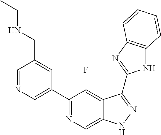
C1=NC=C(C2=NC=C3C(=C2F)C(C2=NC4=C(N2)C=CC=C4)=NN3)C=C1CNCC
